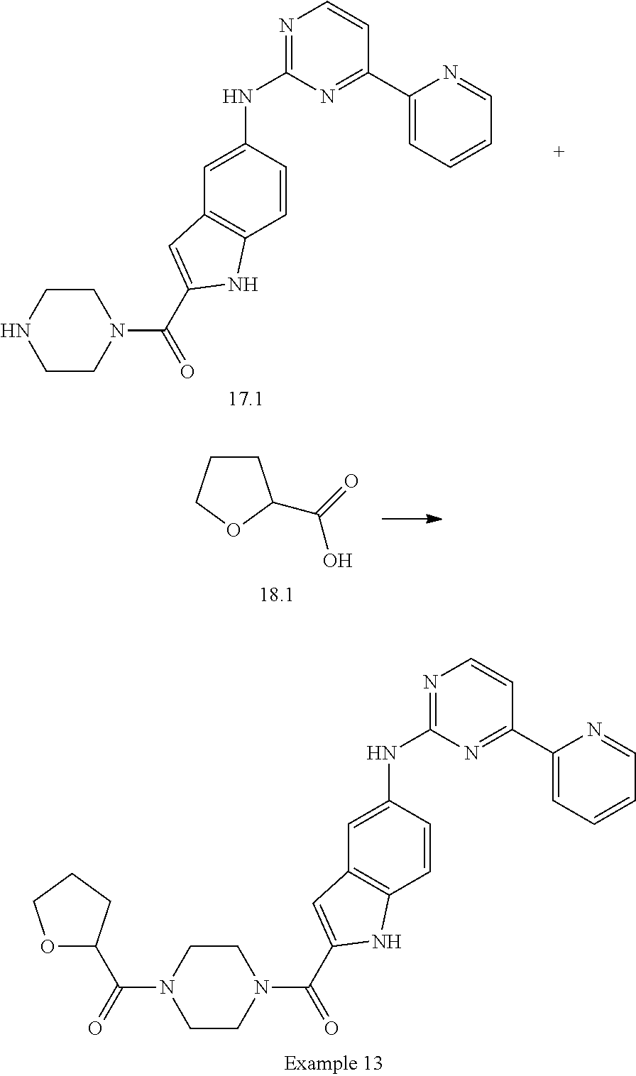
N1=C(NC2=CC3=C(C=C2)NC(C(N2CCN(C(=O)C4OCCC4)CC2)=O)=C3)N=C(C2=CC=CC=N2)C=C1.N1=C(NC2=CC3=C(C=C2)NC(C(N2CCNCC2)=O)=C3)N=C(C2=CC=CC=N2)C=C1.C1CCOC1C(=O)O
